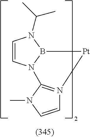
C1=CN2B(N1C(C)C)[Pt]N1=C2N(C)C=C1
